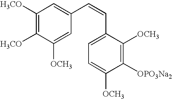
C1([H3CO])=C([H3CO])C([OCH3])=CC(C=CC2=CC=C([OCH3])C([OPO3Na2])=C2[OCH3])=C1
